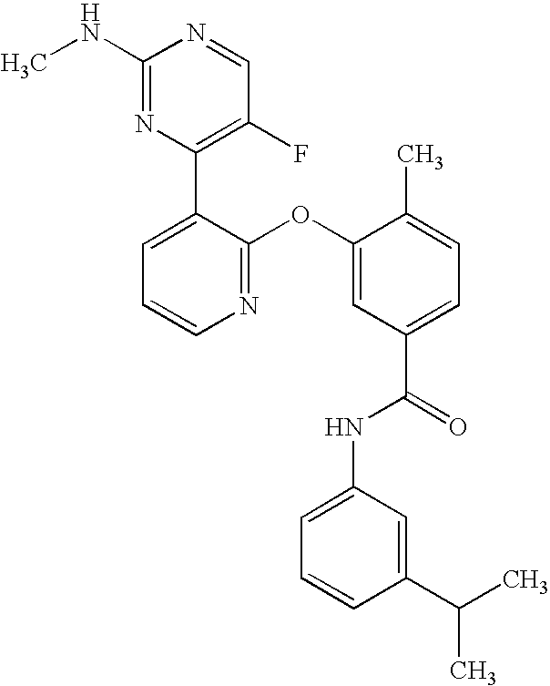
C1(C2=C(F)C=NC(NC)=N2)=CC=CN=C1OC1=CC(C(=O)NC2=CC=CC(C(C)C)=C2)=CC=C1C
